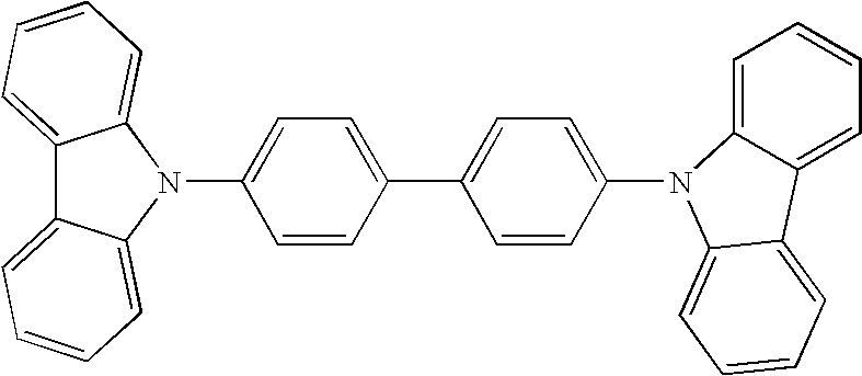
C12=CC=CC=C1N(C1=CC=C(C3=CC=C(N4C5=CC=CC=C5C5=CC=CC=C45)C=C3)C=C1)C1=CC=CC=C21
